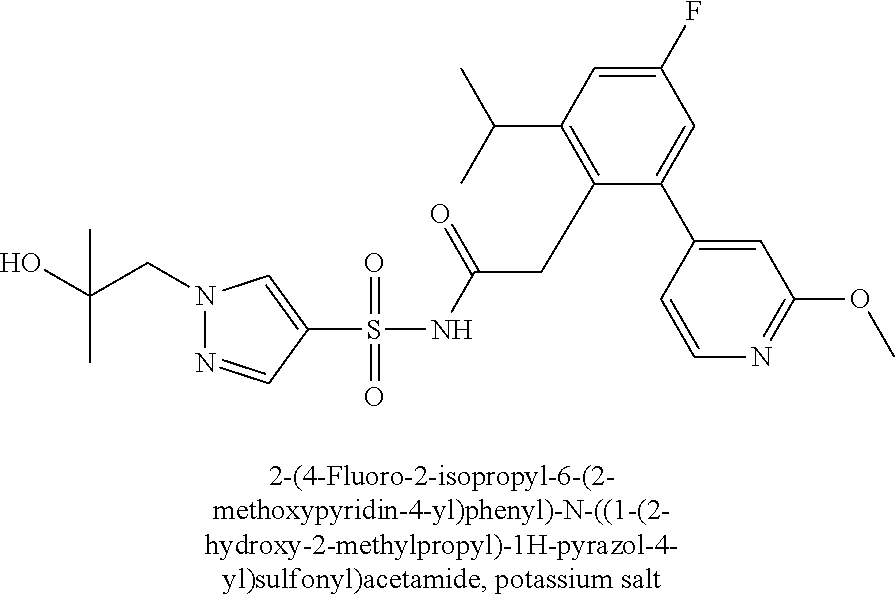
S(NC(CC1=C(C(C)C)C=C(F)C=C1C1=CC(OC)=NC=C1)=O)(=O)(=O)C1=CN(CC(O)(C)C)N=C1
